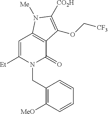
C1=C([Et])N(CC2=C([MeO])C=CC=C2)C(=O)C2=C1N([Me])C([CO2H])=C2OC[CF3]
